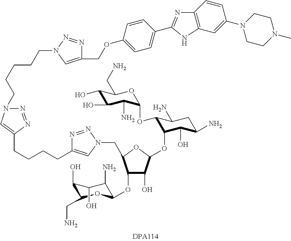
C(OC1=CC=C(C2=NC3=C(C=C(N4CCN(C)CC4)C=C3)N2)C=C1)C1=CN(CCCCCN2N=NC(CCCCC3=CN(CC4OC(OC5C(OC6C(N)C(O)C(O)C(CN)O6)C(N)CC(N)C5O)C(O)C4OC4C(N)C(O)C(O)C(CN)O4)N=N3)=C2)N=N1
